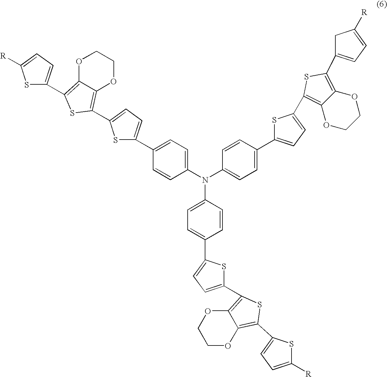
C1(N(C2=CC=C(C3=CC=C(C4=C5OCCOC5=C(C5=CC=C([R])C5)S4)S3)C=C2)C2=CC=C(C3=CC=C(C4=C5C(=C(C6=CC=C([R])S6)S4)OCCO5)S3)C=C2)=CC=C(C2=CC=C(C3=C4C(=C(C5=CC=C([R])S5)S3)OCCO4)S2)C=C1
